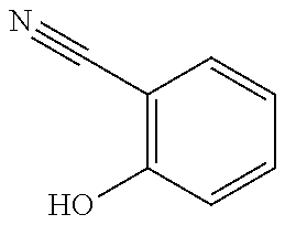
C1(C#N)=C(O)C=CC=C1
